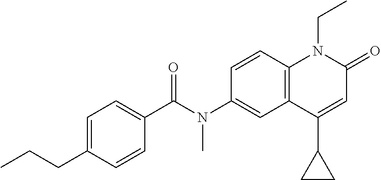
N(C1=CC2=C(C=C1)N(CC)C(=O)C=C2C1CC1)(C(C1=CC=C(CCC)C=C1)=O)C
